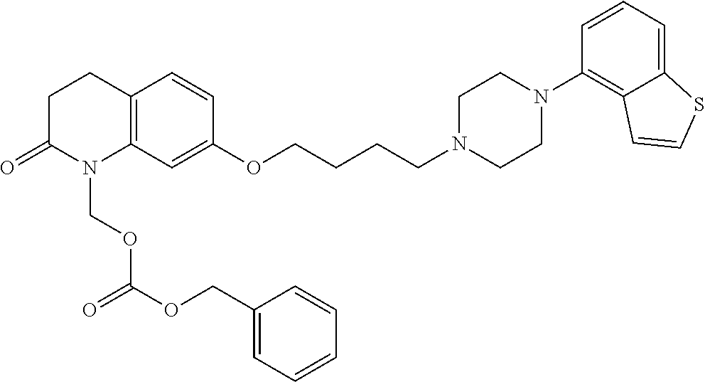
C12=C(C=C(OCCCCN3CCN(C4=C5C(=CC=C4)SC=C5)CC3)C=C1)N(COC(OCC1=CC=CC=C1)=O)C(=O)CC2
